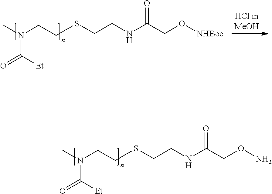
N(C(=O)[Et])(CCSCCNC(=O)CON)C.N(C(=O)[Et])(CCSCCNC(=O)CO[NHBoc])C
